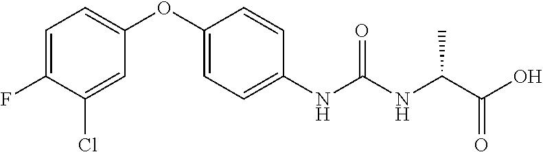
C1=C(OC2=CC=C(F)C(Cl)=C2)C=CC(NC(NC(C(O)=O)C)=O)=C1
